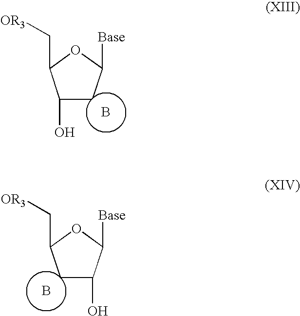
B.C1(O)CC([Base])OC1C[OR3].B.C1C(O)C([Base])OC1C[OR3]
